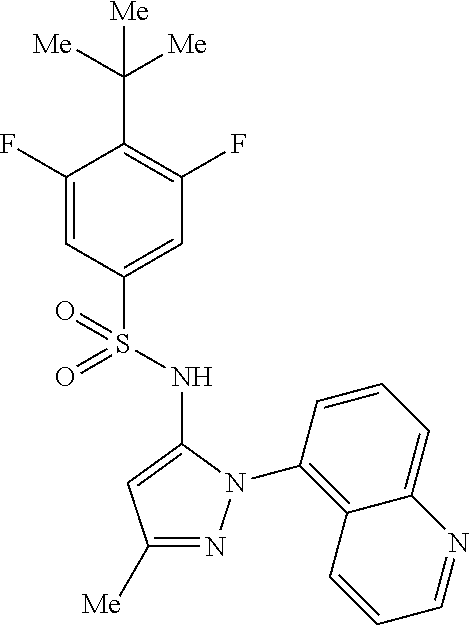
C1(C([Me])([Me])[Me])=C(F)C=C(S(=O)(=O)NC2=CC([Me])=NN2C2=C3C(=CC=C2)N=CC=C3)C=C1F
